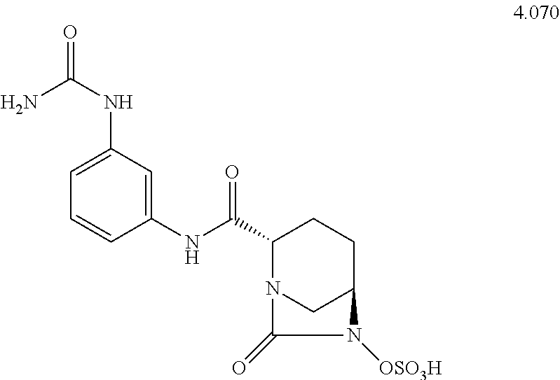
N(C1=CC=CC(NC(C2N3CC(CC2)N([OSO3H])C3=O)=O)=C1)C(=O)N
